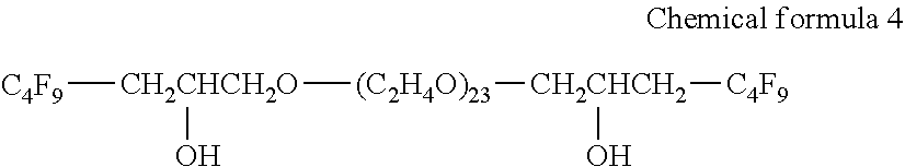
[C4F9][CH2CHCH2O]([(C2H4O)23][CH2CHCH2]([C4F9])O)O
